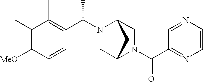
C1=CN=CC(C(N2CC3N(C(C4=C(C)C(C)=C([MeO])C=C4)C)CC2C3)=O)=N1
